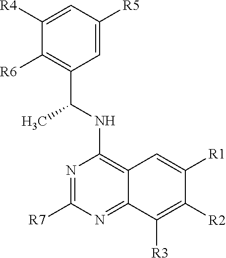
N1=C([R7])N=C2C(=C1NC(C1=C([R6])C([R4])=CC([R5])=C1)C)C=C([R1])C([R2])=C2[R3]
